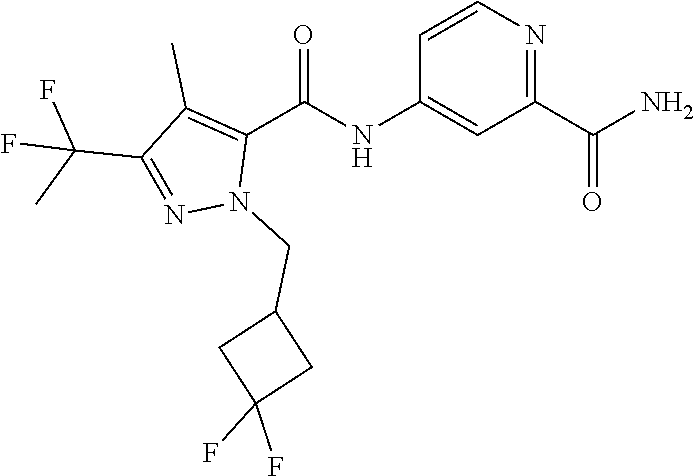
C1=CN=C(C(N)=O)C=C1NC(C1=C(C)C(C(C)(F)F)=NN1CC1CC(F)(F)C1)=O
